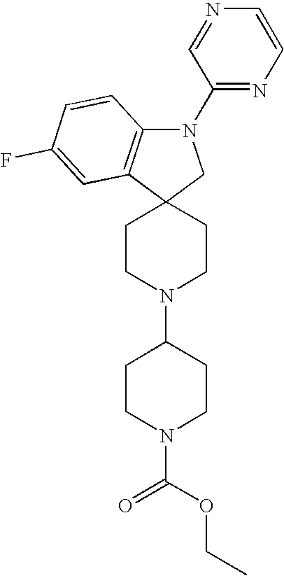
C1CN(C2CCN(C(=O)OCC)CC2)CCC12C1=C(N(C3=NC=CN=C3)C2)C=CC(F)=C1
